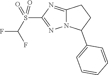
C1=C(C2CCC3=NC(S(=O)(=O)C(F)F)=NN23)C=CC=C1
